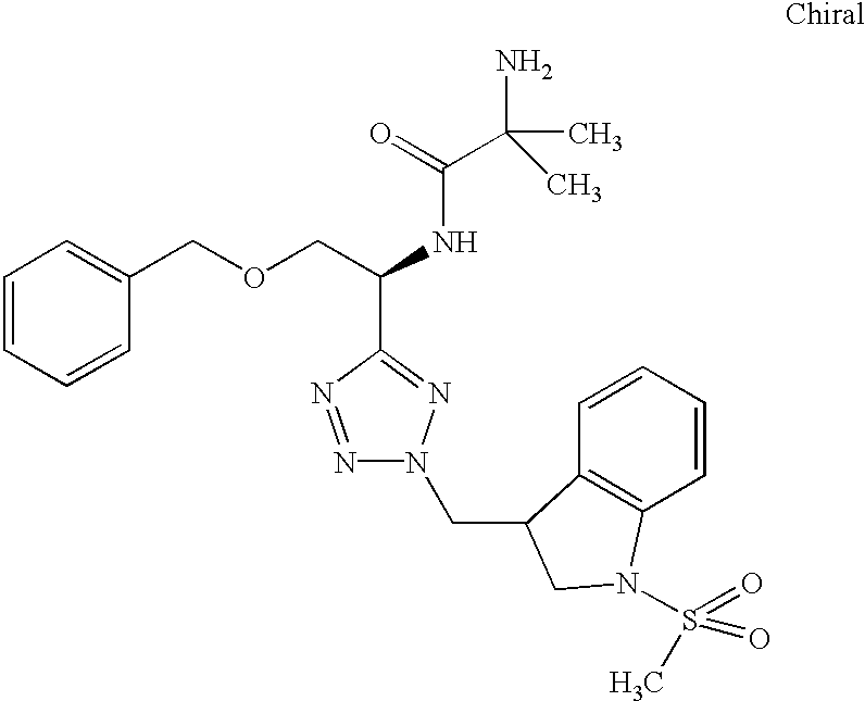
C1=CC=CC(COCC(NC(C(C)(N)C)=O)C2=NN(CC3C4=C(C=CC=C4)N(S(=O)(=O)C)C3)N=N2)=C1
